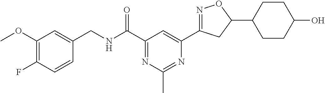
C1(OC)=C(F)C=CC(CNC(C2=NC(C)=NC(C3=NOC(C4CCC(O)CC4)C3)=C2)=O)=C1
